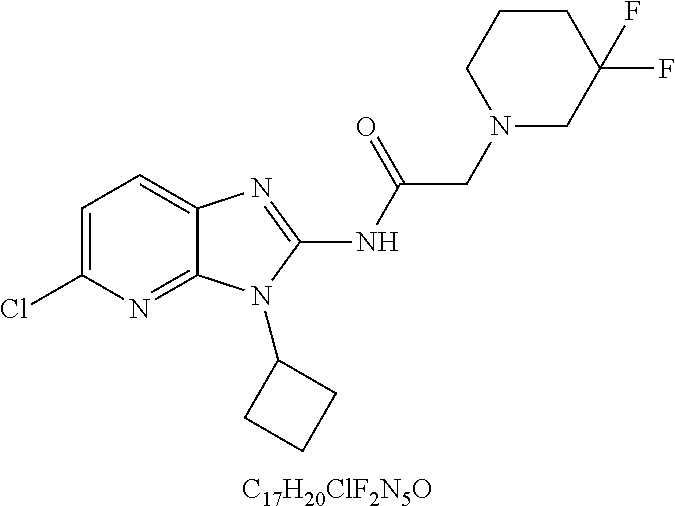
[C17H20ClF2N5O].C1=C(Cl)N=C2C(=C1)N=C(NC(CN1CC(F)(F)CCC1)=O)N2C1CCC1
